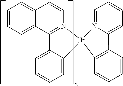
C12=CC=CC=C1C1=N(C=C2)[Ir]2(C3=CC=CC=C13)C1=C(C3=CC=CC=N23)C=CC=C1
